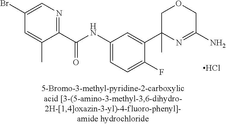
Cl.C1(Br)=CN=C(C(NC2=CC=C(F)C(C3(C)N=C(N)COC3)=C2)=O)C(C)=C1
